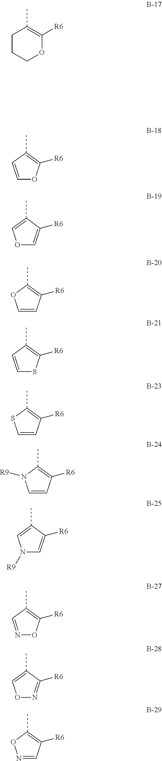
C1CCOC([R6])=C1C.C1(C)=C([R6])OC=C1.C1(C)=COC=C1[R6].C1(C)=C([R6])C=CO1.C1(C)=C([R6])C=CS1.C1(C)=C([R6])SC=C1.C1(C)=CN([R9])C=C1[R6].C1(C)=C([R6])C=CN1[R9].C1(C)=C([R6])ON=C1.C1(C)=CON=C1[R6].C1(C)=C([R6])C=NO1
